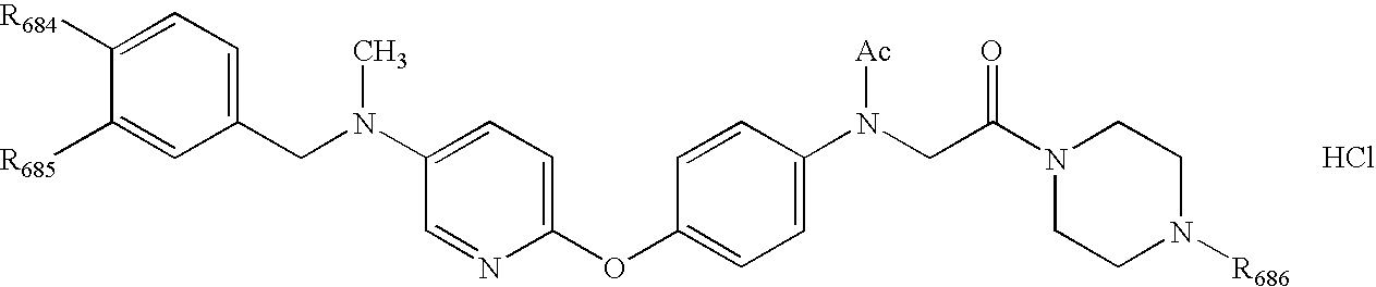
C1(CN(C2=CC=C(OC3=CC=C(N(CC(N4CCN([R686])CC4)=O)[Ac])C=C3)N=C2)C)=CC=C([R684])C([R685])=C1.Cl
